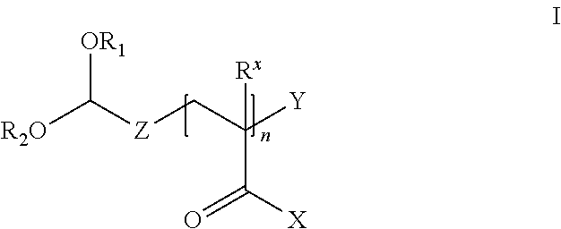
[R2O]C([Z]CC([Y])([Rx])C(=O)[X])[OR1]
